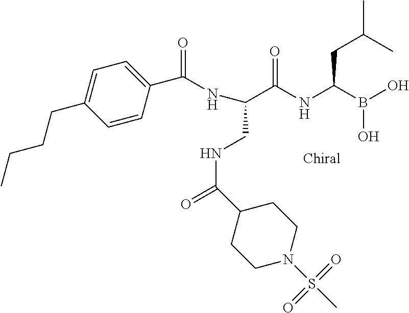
C(C(NC(B(O)O)CC(C)C)=O)(CNC(=O)C1CCN(S(=O)(=O)C)CC1)NC(C1=CC=C(CCCC)C=C1)=O
